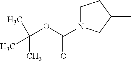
C1N(C(OC(C)(C)C)=O)CC(C)C1
